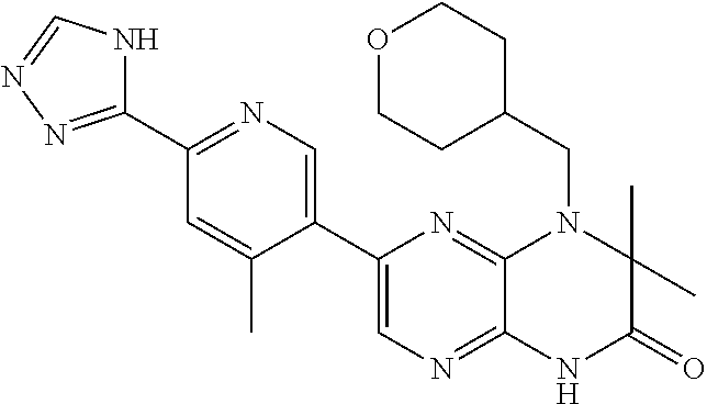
C1(C2=CN=C3C(=N2)N(CC2CCOCC2)C(C)(C)C(=O)N3)=CN=C(C2=NN=CN2)C=C1C
